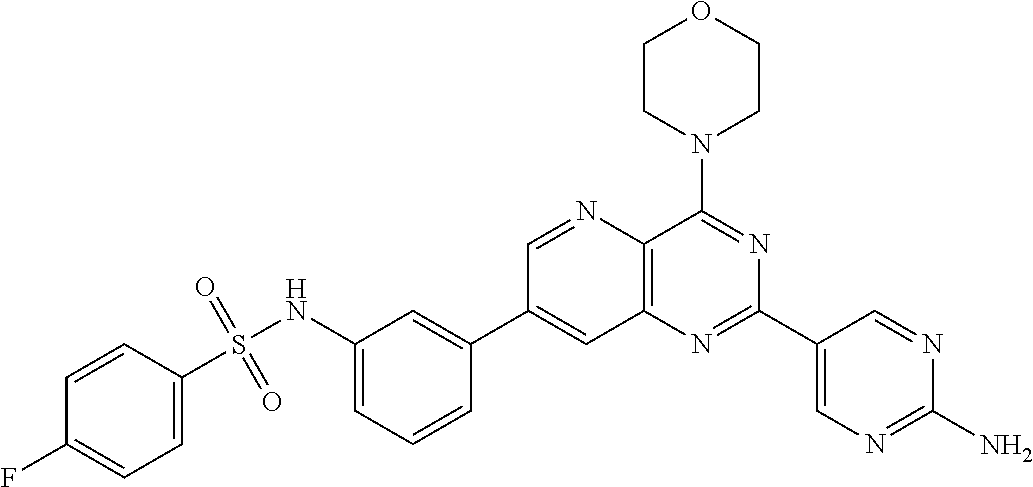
C1(NS(C2=CC=C(F)C=C2)(=O)=O)=CC=CC(C2=CC3=C(N=C2)C(N2CCOCC2)=NC(C2=CN=C(N)N=C2)=N3)=C1
